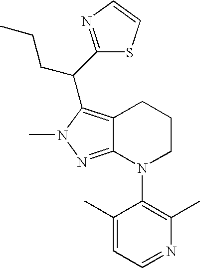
C12=NN(C)C(C(C3=NC=CS3)CCC)=C1CCCN2C1=C(C)N=CC=C1C
